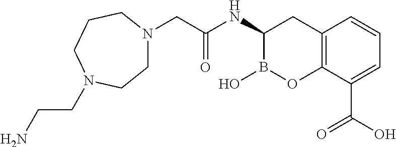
C1N(CC(NC2B(O)OC3=C(C2)C=CC=C3C(O)=O)=O)CCCN(CCN)C1
